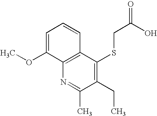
C1(CC)=C(SCC(O)=O)C2=C(N=C1C)C(OC)=CC=C2
